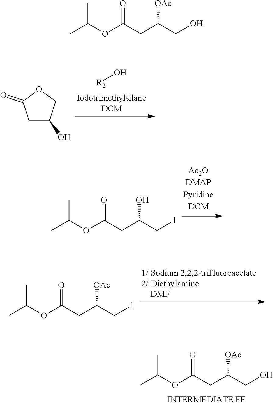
CC(OC(CC(C[l])O)=O)C.CC(OC(CC(C[l])[OAc])=O)C.CC(OC(CC(CO)[OAc])=O)C.C1C(O)COC1=O.[R2]O.CC(OC(CC(CO)[OAc])=O)C
